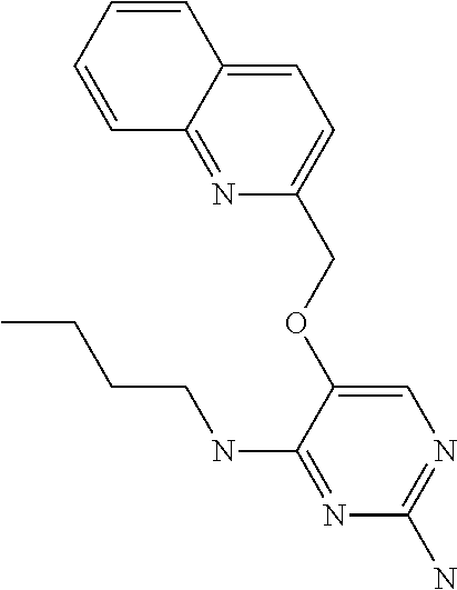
N1=C2C(=CC=C1COC1=CN=C(N)N=C1NCCCC)C=CC=C2
